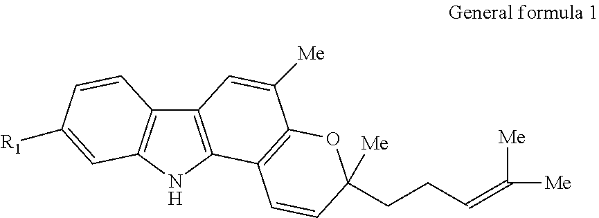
C12=C(NC3=C1C=CC([R1])=C3)C1=C(C([Me])=C2)OC(CCC=C([Me])[Me])([Me])C=C1
